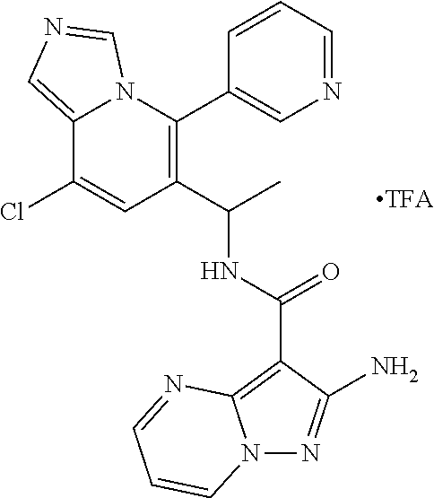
C12=CN=CN1C(C1=CN=CC=C1)=C(C(NC(C1=C3N(N=C1N)C=CC=N3)=O)C)C=C2Cl
